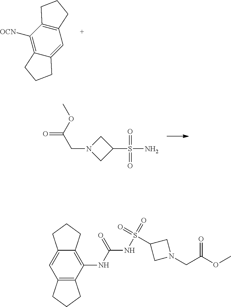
C1=C2CCCC2=C([OCN])C2=C1CCC2.S(=O)(=O)(C1CN(CC(=O)OC)C1)N.C12=C(NC(=O)NS(=O)(=O)C3CN(CC(=O)OC)C3)C3=C(CCC3)C=C1CCC2
